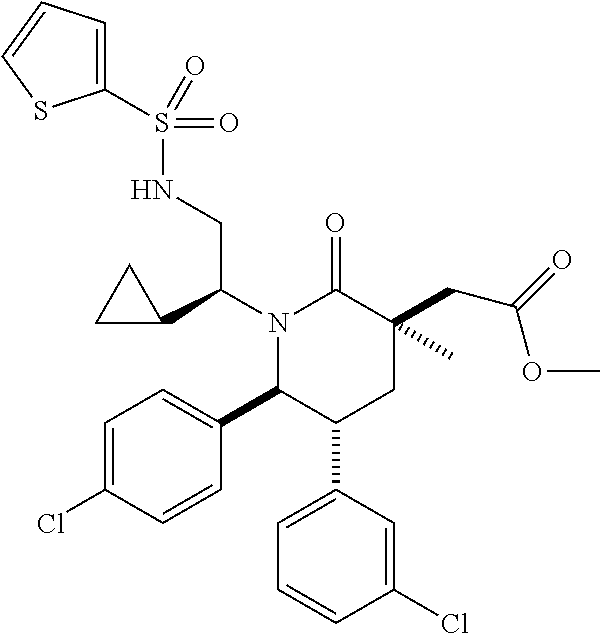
C1=C(Cl)C=CC(C2C(C3=CC=CC(Cl)=C3)CC(CC(OC)=O)(C)C(=O)N2C(CNS(C2=CC=CS2)(=O)=O)C2CC2)=C1
